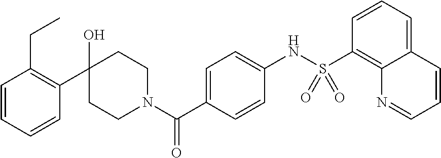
C1(O)(C2=C(CC)C=CC=C2)CCN(C(C2=CC=C(NS(C3=C4C(=CC=C3)C=CC=N4)(=O)=O)C=C2)=O)CC1
